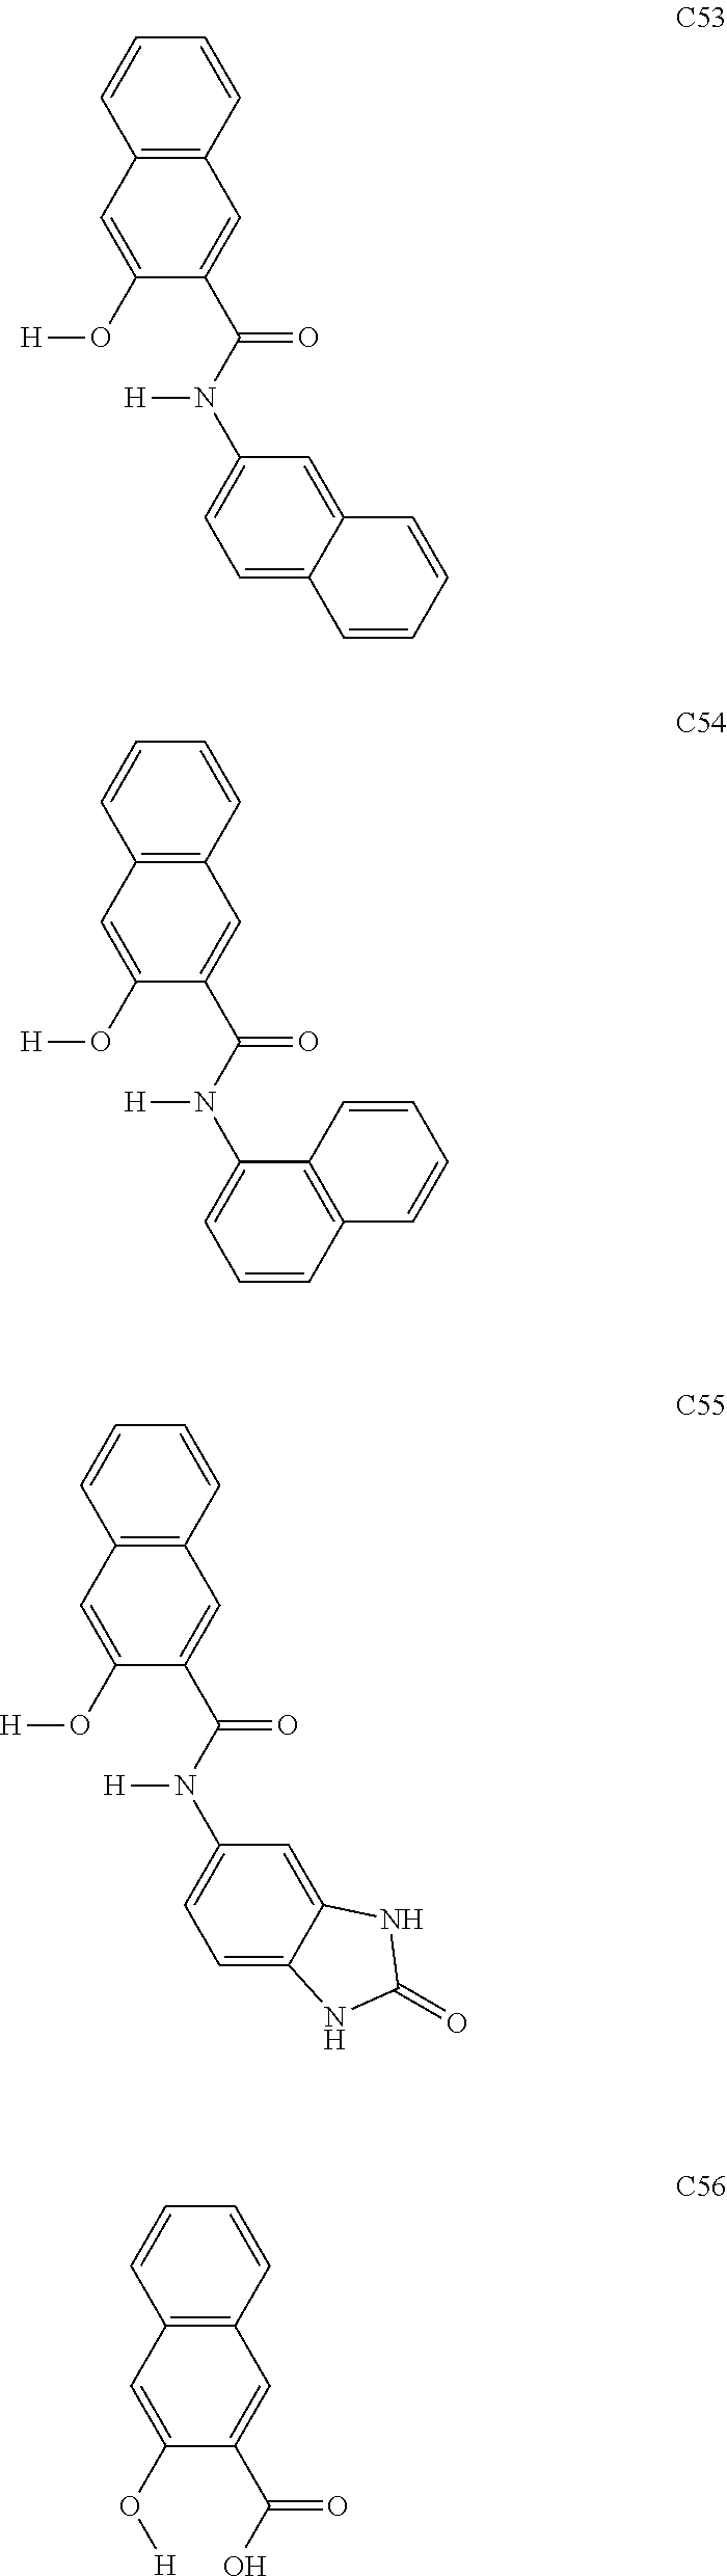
C12=C(C=CC=C1)C=C(C(N(C1=CC=C3C(=C1)C=CC=C3)[H])=O)C(O[H])=C2.C12=C(C=CC=C1)C=C(C(N(C1=CC=CC3=C1C=CC=C3)[H])=O)C(O[H])=C2.C12=C(C=CC=C1)C=C(C(N(C1=CC=C3C(=C1)NC(=O)N3)[H])=O)C(O[H])=C2.C12=C(C=CC=C1)C=C(C(O)=O)C(O[H])=C2
